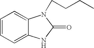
C1=CC=C2C(=C1)N(CCCC)C(=O)N2
